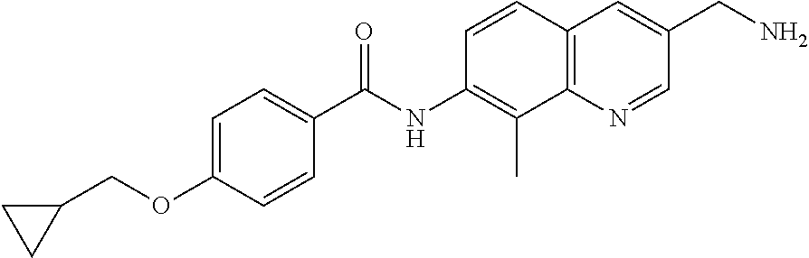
C1(COC2=CC=C(C(NC3=C(C)C4=C(C=C3)C=C(CN)C=N4)=O)C=C2)CC1
